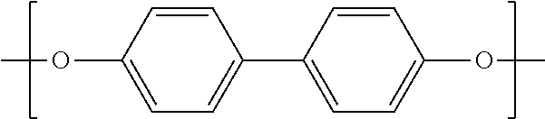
C1=C(OC)C=CC(C2=CC=C(OC)C=C2)=C1
